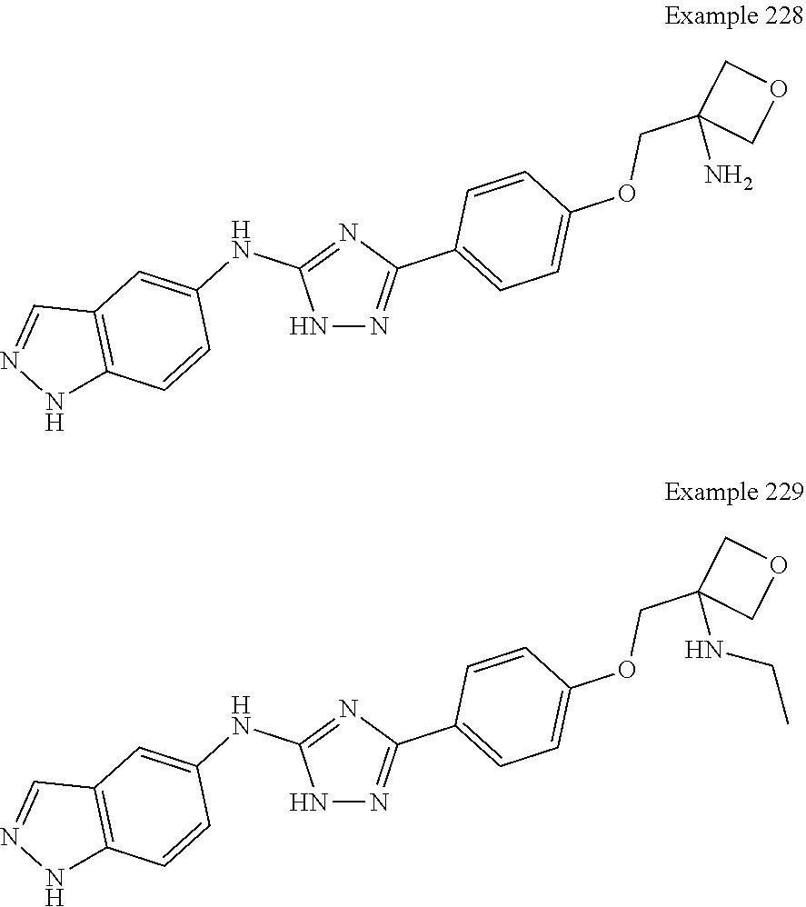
N1N=C(C2=CC=C(OCC3(N)COC3)C=C2)N=C1NC1=CC2=C(C=C1)NN=C2.N1N=C(C2=CC=C(OCC3(NCC)COC3)C=C2)N=C1NC1=CC2=C(C=C1)NN=C2
